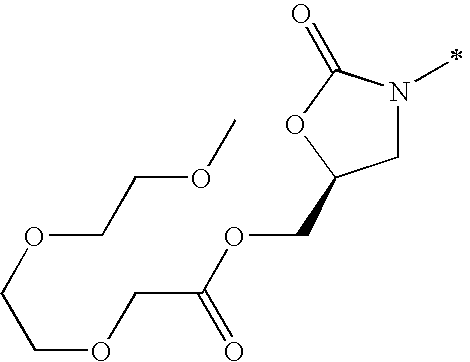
C1N(C)C(=O)OC1COC(COCCOCCOC)=O
